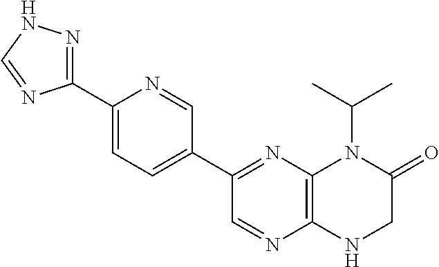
C1(C2=NNC=N2)=CC=C(C2=NC3=C(N=C2)NCC(=O)N3C(C)C)C=N1
